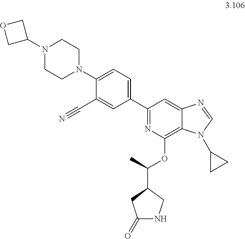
C1(C2=CC=C(N3CCN(C4COC4)CC3)C(C#N)=C2)=NC(OC(C2CNC(=O)C2)C)=C2C(=C1)N=CN2C1CC1
